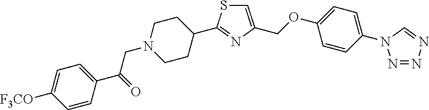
C1CN(CC(C2=CC=C([F3CO])C=C2)=O)CCC1C1=NC(COC2=CC=C(N3C=NN=N3)C=C2)=CS1
